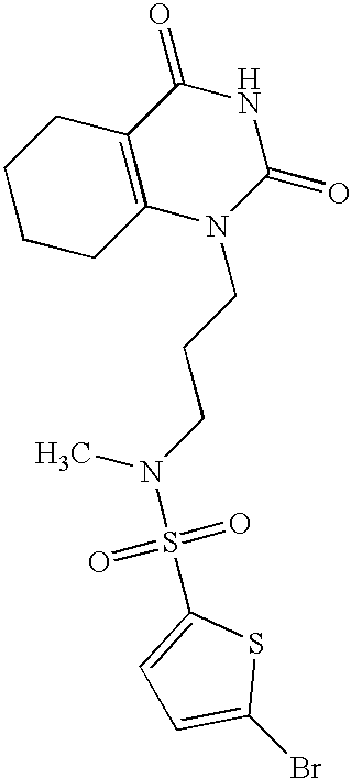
C1CCC2=C(C1)C(=O)NC(=O)N2CCCN(C)S(=O)(=O)C1=CC=C(Br)S1
